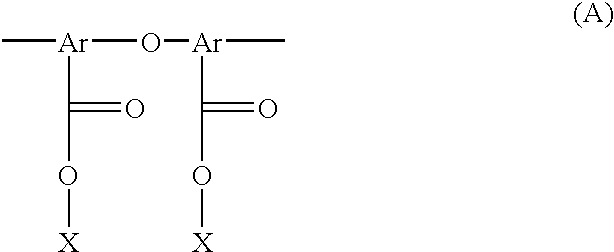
[Ar](O[Ar](C(=O)O[X])C)(C(=O)O[X])C
